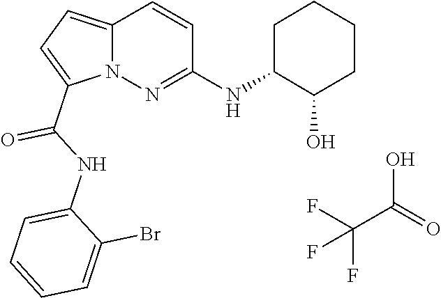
C(C(O)=O)(F)(F)F.N12C(=CC=C1C(NC1=CC=CC=C1Br)=O)C=CC(NC1C(O)CCCC1)=N2
